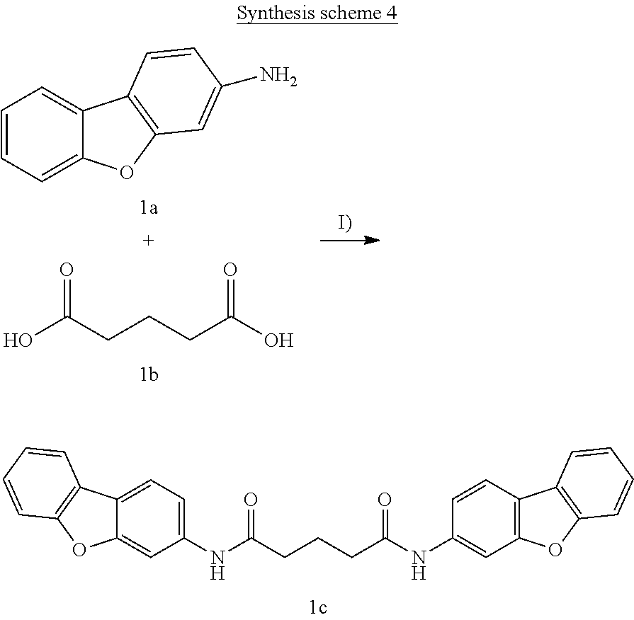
C1=CC=C2C(=C1)C1=C(O2)C=C(N)C=C1.O=C(CCCC(O)=O)O.O=C(CCCC(NC1=CC2=C(C=C1)C1=C(O2)C=CC=C1)=O)NC1=CC=C2C(=C1)OC1=C2C=CC=C1
